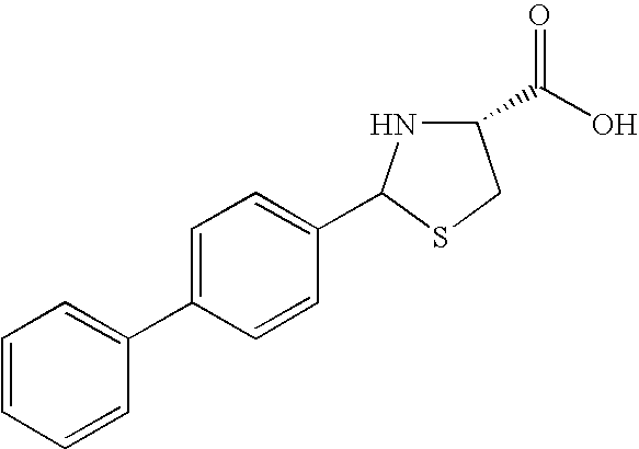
C1=CC=CC(C2=CC=C(C3NC(C(O)=O)CS3)C=C2)=C1
